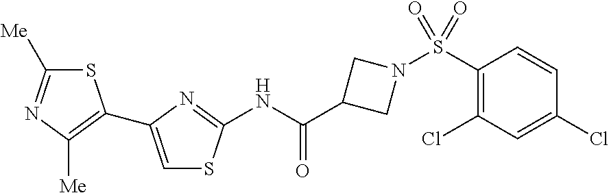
N(C(C1CN(S(C2=C(Cl)C=C(Cl)C=C2)(=O)=O)C1)=O)C1=NC(C2=C([Me])N=C([Me])S2)=CS1
